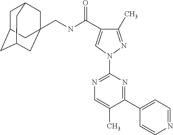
C1C2CC3CC(CNC(C4=CN(C5=NC=C(C)C(C6=CC=NC=C6)=N5)N=C4C)=O)(CC1C3)C2
